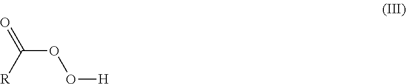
C(OO[H])([R])=O
